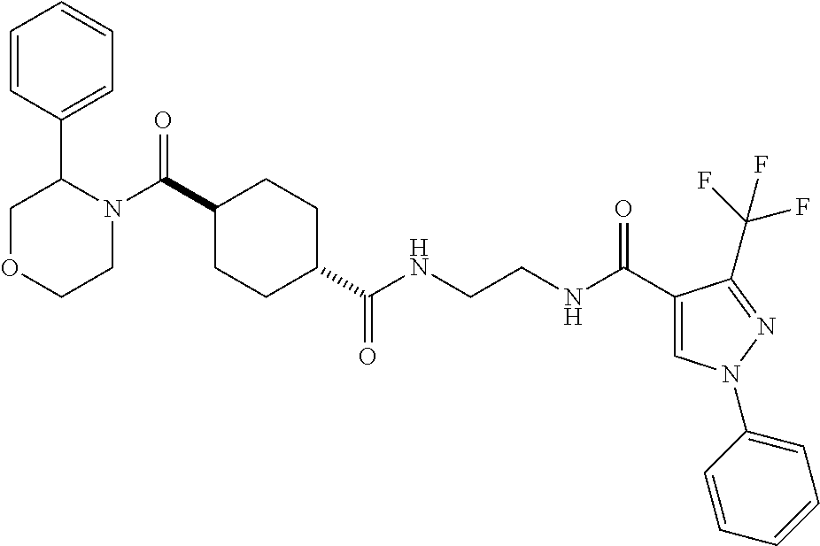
C1(C(=O)N2C(C3=CC=CC=C3)COCC2)CCC(C(NCCNC(C2=CN(C3=CC=CC=C3)N=C2C(F)(F)F)=O)=O)CC1
